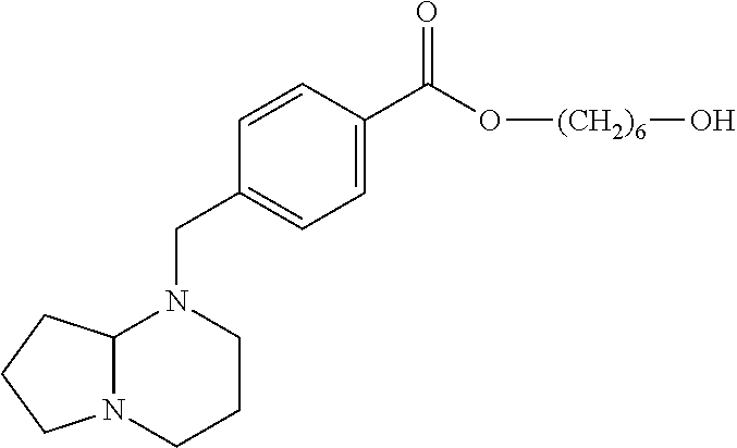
C1=C(C(O[(CH2)6]O)=O)C=CC(CN2C3N(CCC2)CCC3)=C1
